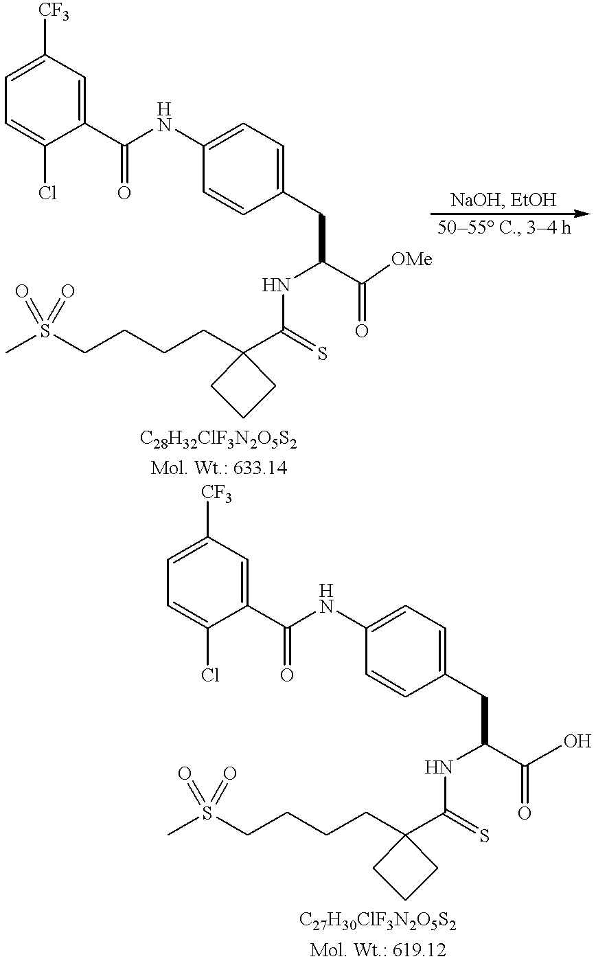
C1=C(CC(NC(=S)C2(CCCCS(C)(=O)=O)CCC2)C([OMe])=O)C=CC(NC(C2=CC([CF3])=CC=C2Cl)=O)=C1.C1=C(CC(NC(=S)C2(CCCCS(C)(=O)=O)CCC2)C(O)=O)C=CC(NC(C2=CC([CF3])=CC=C2Cl)=O)=C1
